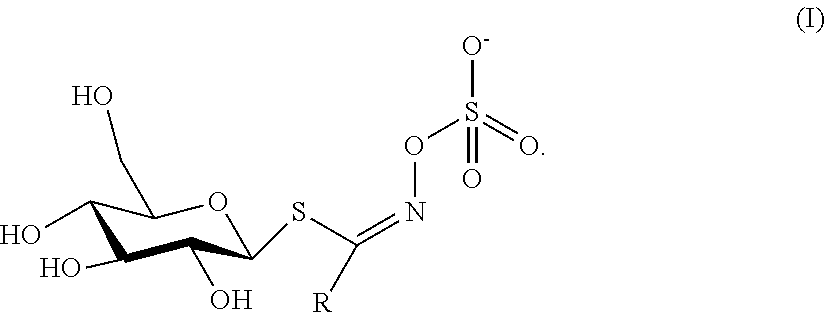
C1(O)C(O)C(O)C(SC([R])=NOS(=O)(=O)[O-])OC1CO
